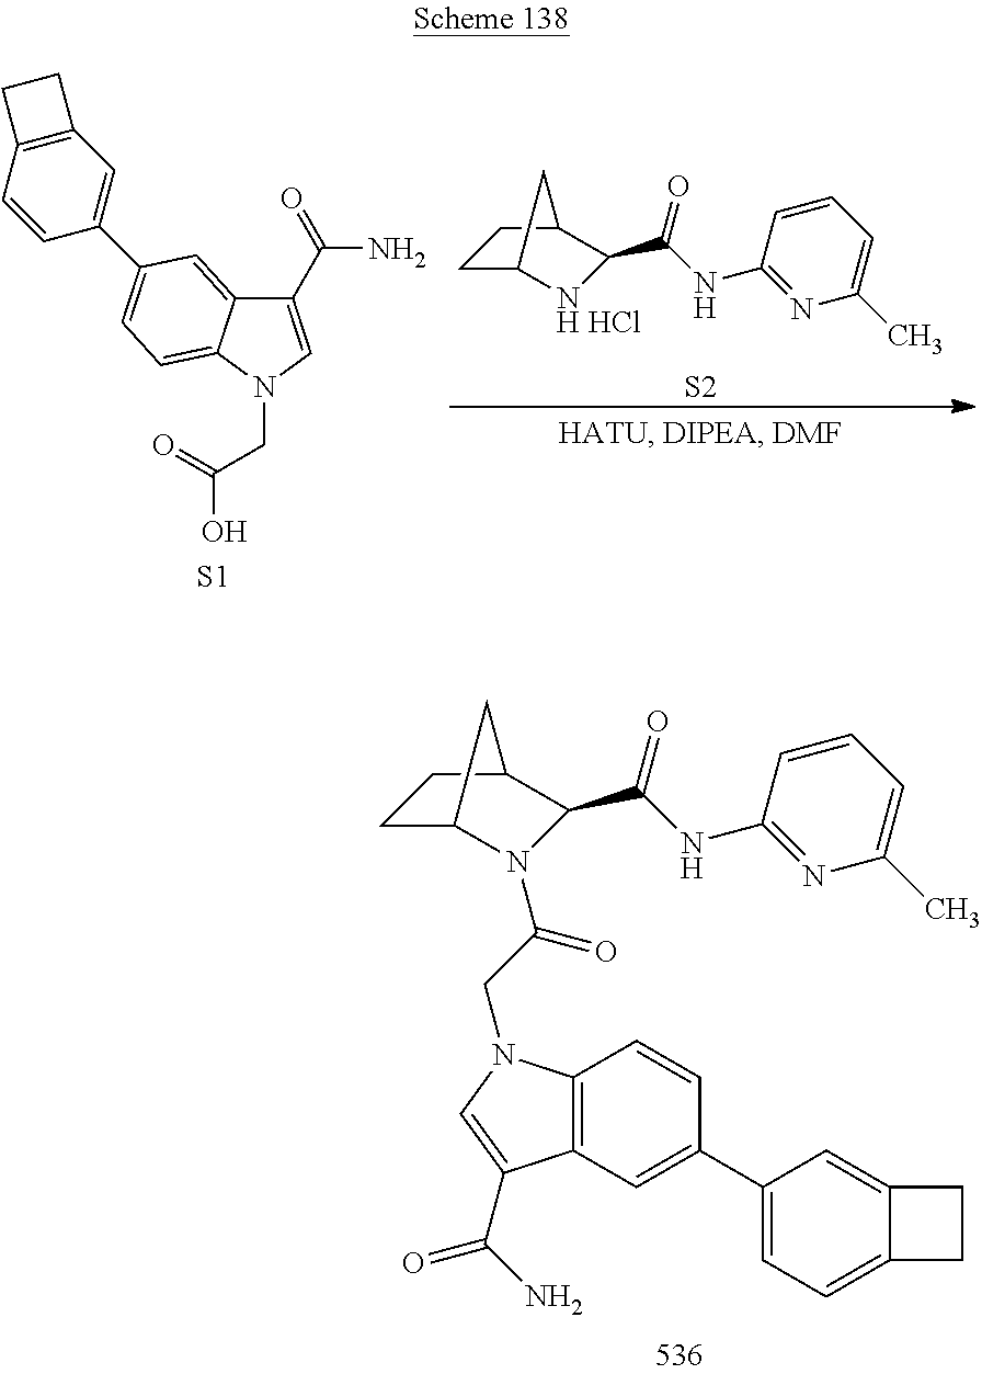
C1C2NC(C(=O)NC3=NC(C)=CC=C3)C(C1)C2.Cl.C1(C(N)=O)=CN(CC(=O)O)C2=CC=C(C3=CC4=C(C=C3)CC4)C=C12.[S1].[S2].C12=C(C=C(C3=CC=C4C(=C3)CC4)C=C1)C(C(N)=O)=CN2CC(=O)N1C2CCC(C1C(NC1=NC(C)=CC=C1)=O)C2
